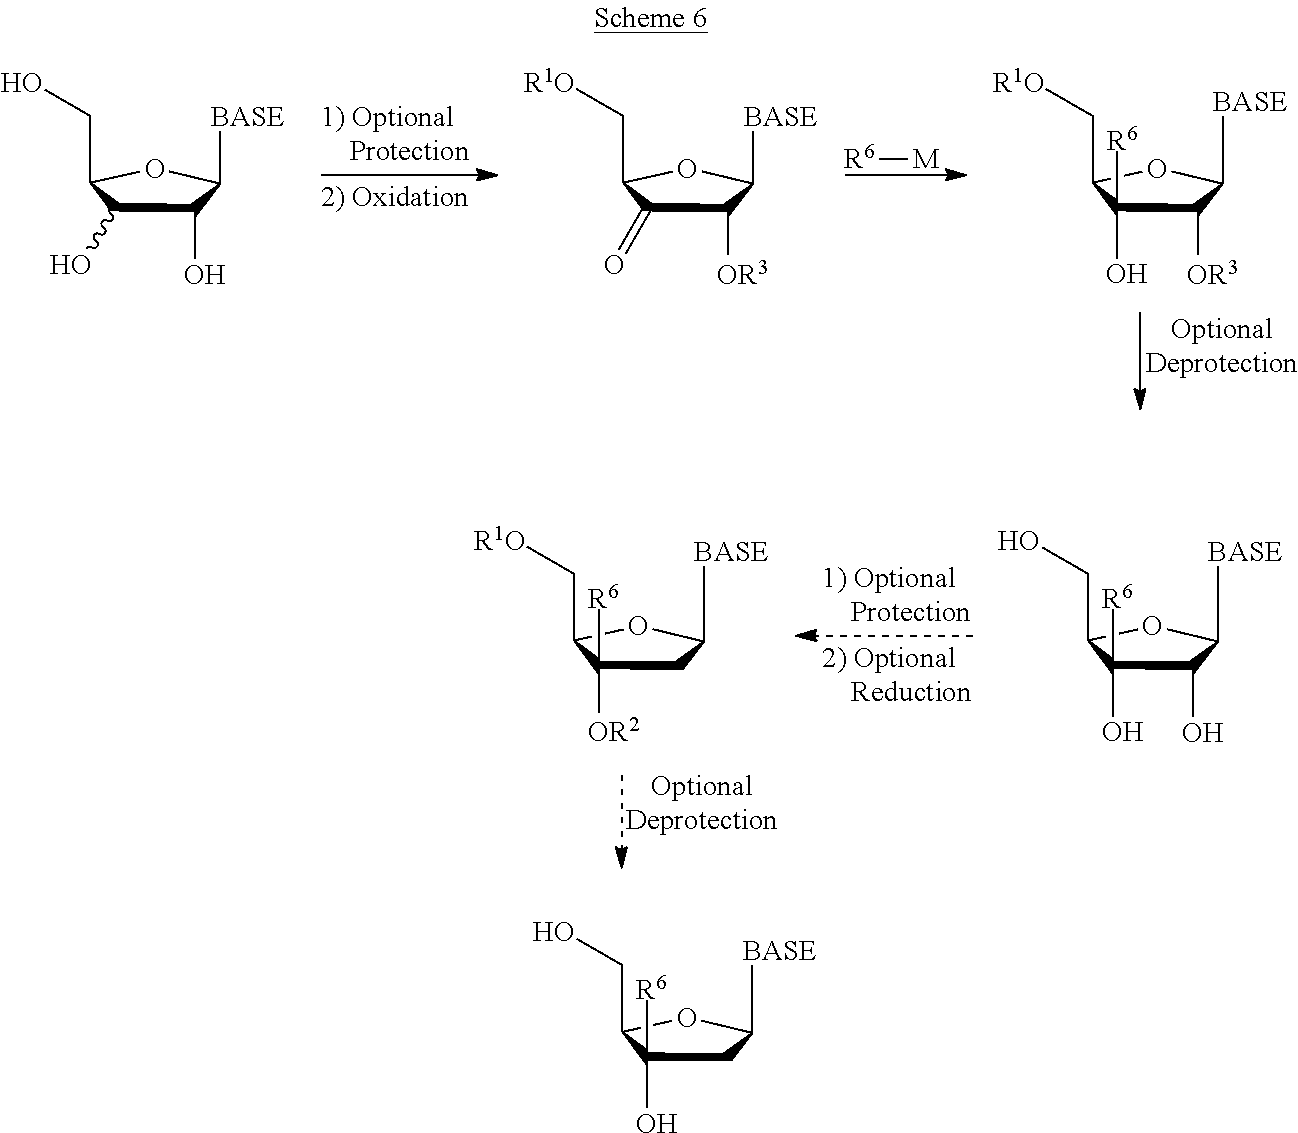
[R6][M].C1(O)C(O)C(CO)OC1[BASE].C1([OR3])C(=O)C(C[R1O])OC1[BASE].C1([OR3])C(O)([R6])C(C[R1O])OC1[BASE].C1(O)C(O)([R6])C(CO)OC1[BASE].C1C([OR2])([R6])C(C[R1O])OC1[BASE].C1C(O)([R6])C(CO)OC1[BASE]
